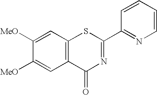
C1([MeO])=CC2=C(C=C1[MeO])C(=O)N=C(C1=NC=CC=C1)S2
